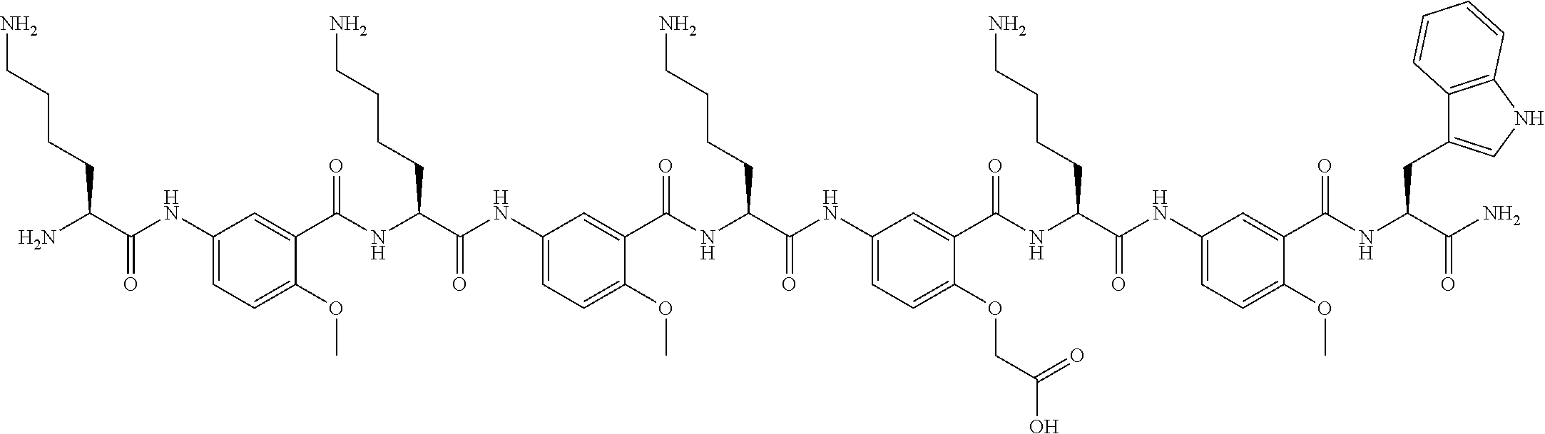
C1(NC(C(N)CCCCN)=O)=CC=C(OC)C(C(NC(C(NC2=CC=C(OC)C(C(NC(C(NC3=CC=C(OCC(O)=O)C(C(NC(C(NC4=CC=C(OC)C(C(NC(C(N)=O)CC5=CNC6=C5C=CC=C6)=O)=C4)=O)CCCCN)=O)=C3)=O)CCCCN)=O)=C2)=O)CCCCN)=O)=C1
